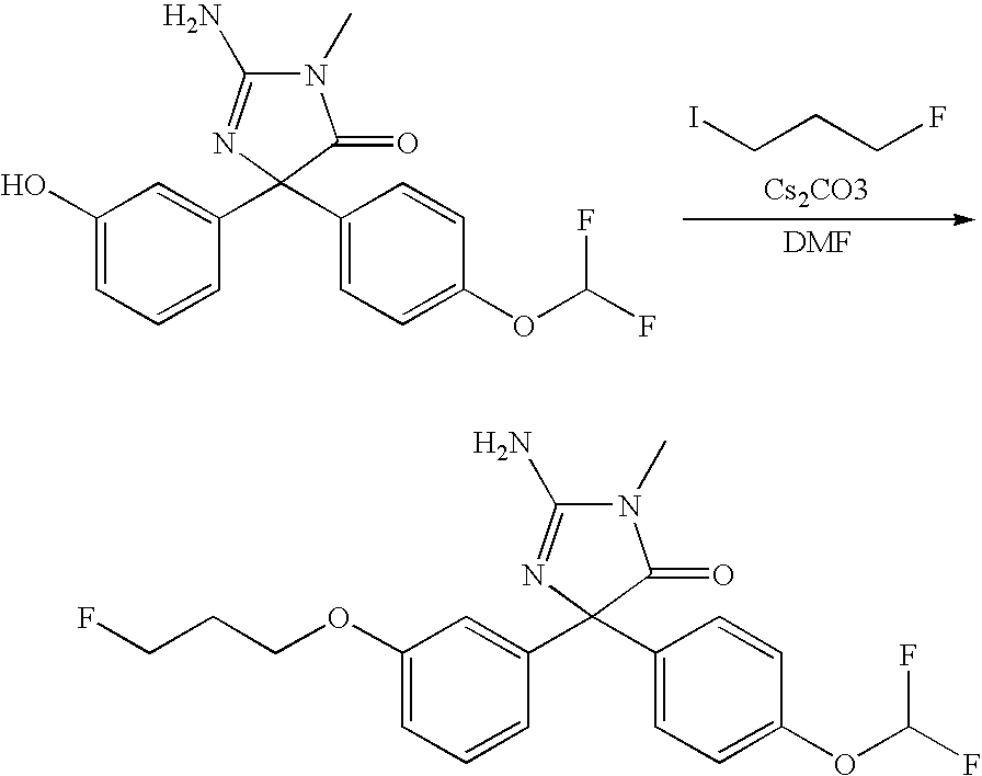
C1(O)=CC=CC(C2(C3=CC=C(OC(F)F)C=C3)C(=O)N(C)C(N)=N2)=C1.ICCCF.[Cs2CO3].C1(OCCCF)=CC=CC(C2(C3=CC=C(OC(F)F)C=C3)C(=O)N(C)C(N)=N2)=C1
